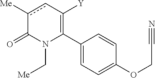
C1(C2=C([Y])cc([Me])C(=O)N2C[Me])=CC=C(OCC#N)C=C1
